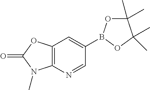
C1(C)(C)OB(C2=CC3=C(N=C2)N(C)C(=O)O3)OC1(C)C
